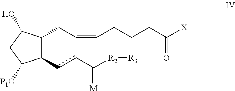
C(CCCC([X])=O)=CCC1C(ccC([R2][R3])=[M])C([P1O])CC1O
